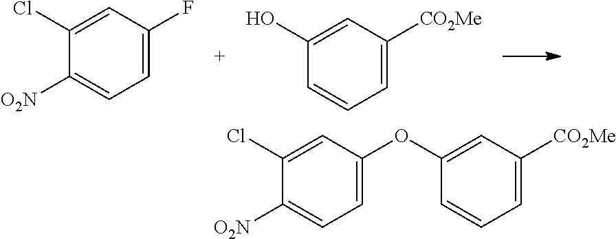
C1(Cl)=CC(OC2=CC([CO2Me])=CC=C2)=CC=C1[O2N].C1(Cl)=CC(F)=CC=C1[O2N].C1(O)=CC([CO2Me])=CC=C1
